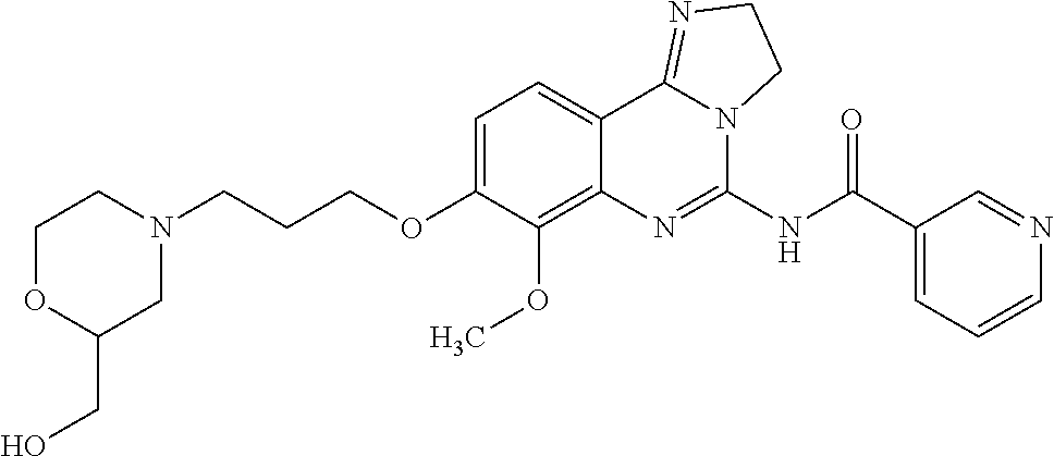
C1OC(CO)CN(CCCOC2=CC=C3C(=C2OC)N=C(NC(C2=CC=CN=C2)=O)N2C3=NCC2)C1
